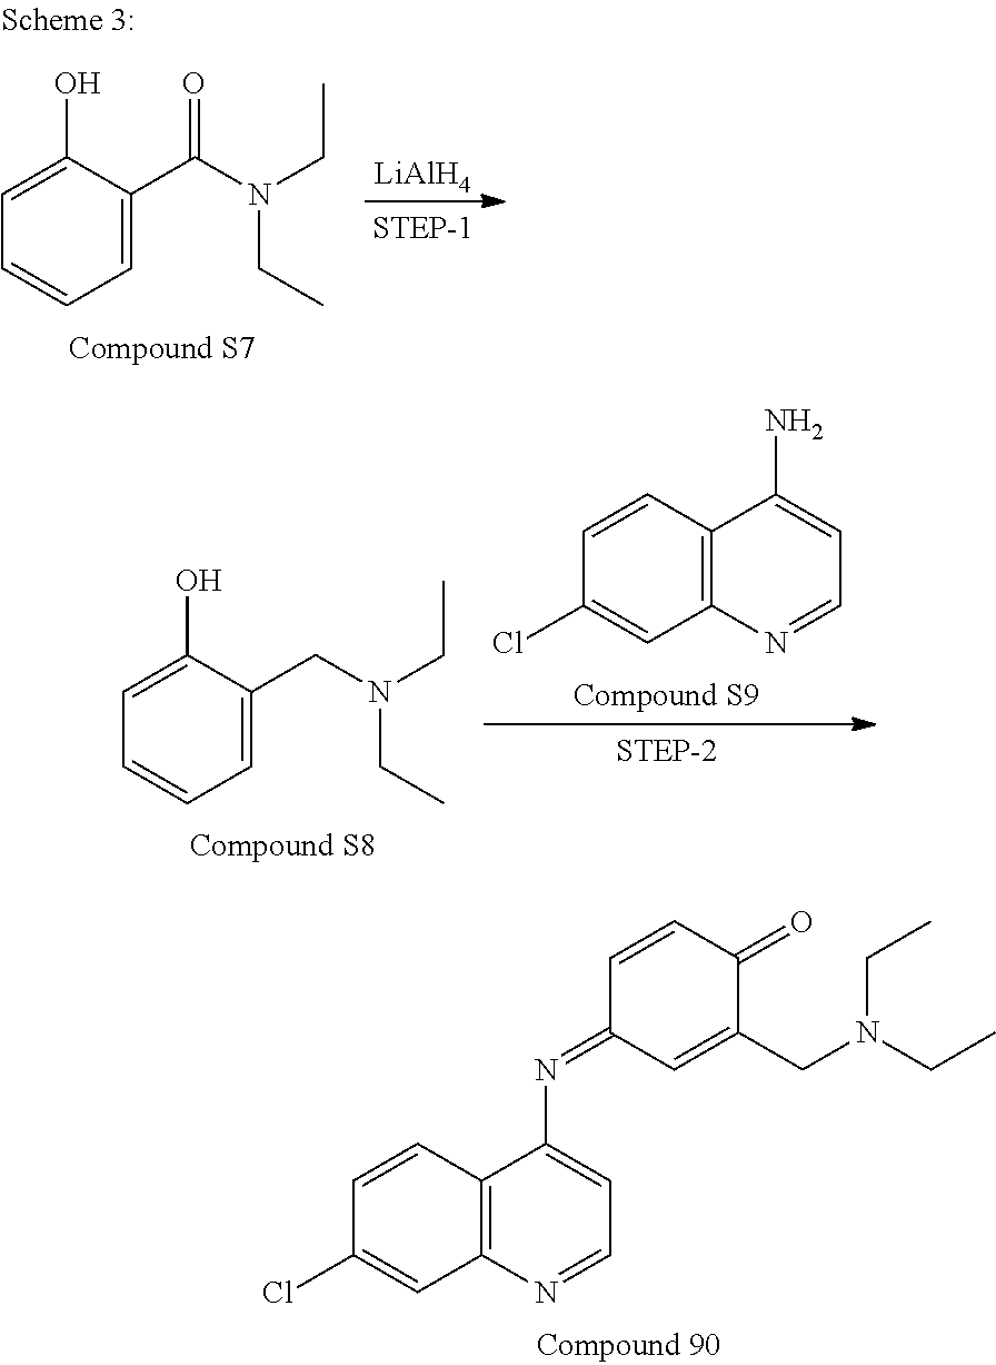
C1=CC(Cl)=CC2=C1C(N=C1C=C(CN(CC)CC)C(=O)C=C1)=CC=N2.C1(O)=CC=CC=C1CN(CC)CC.C1=CC(Cl)=CC2=C1C(N)=CC=N2.C1(O)=CC=CC=C1C(N(CC)CC)=O.[LiAlH4]
